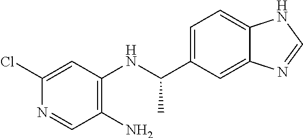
C1(N)=C(NC(C2=CC=C3C(=C2)N=CN3)C)C=C(Cl)N=C1
